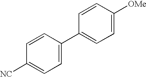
C1(C2=CC=C([NC])C=C2)=CC=C([OMe])C=C1
